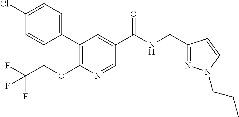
C1(Cl)=CC=C(C2=C(OCC(F)(F)F)N=CC(C(NCC3=NN(CCC)C=C3)=O)=C2)C=C1
